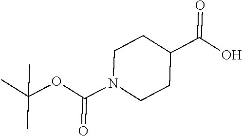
C1N(C(OC(C)(C)C)=O)CCC(C(O)=O)C1
